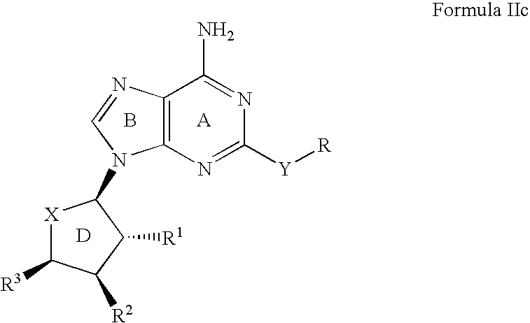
B.C12=C(N=C([Y][R])N=C1N)N(C1[X]C([R3])C([R2])C1[R1])C=N2.[D]
